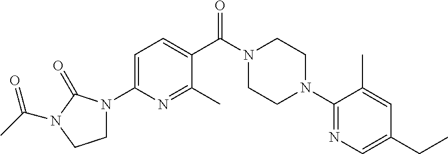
C1(C(N2CCN(C3=NC=C(CC)C=C3C)CC2)=O)=CC=C(N2CCN(C(C)=O)C2=O)N=C1C
